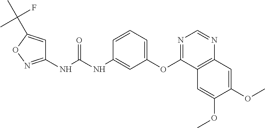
N(C(NC1=CC(OC2=NC=NC3=C2C=C(OC)C(OC)=C3)=CC=C1)=O)C1=NOC(C(C)(F)C)=C1
